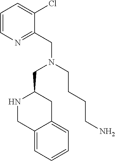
N1CC2=CC=CC=C2CC1CN(CC1=NC=CC=C1Cl)CCCCN
